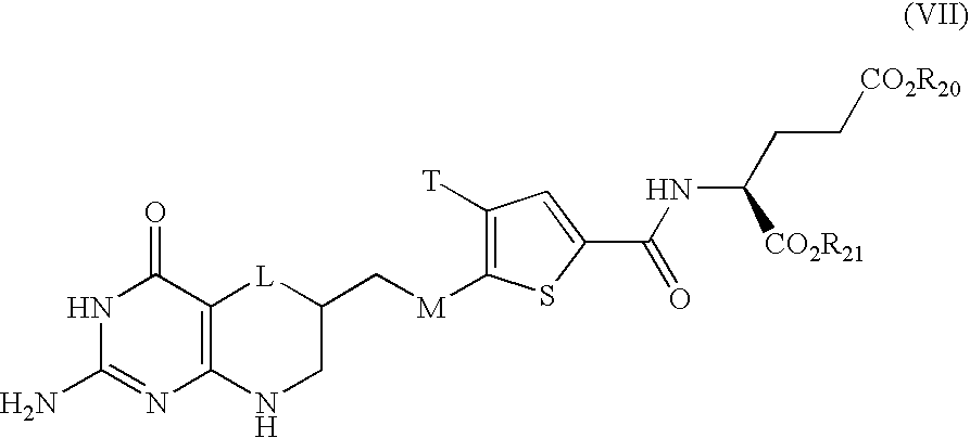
N1C(N)=NC2=C(C1=O)[L]C(C[M]C1=C([T])C=C(C(NC(CC[CO2R20])[CO2R21])=O)S1)CN2
